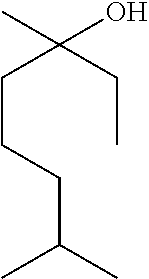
C(CCC(C)C)C(CC)(O)C
